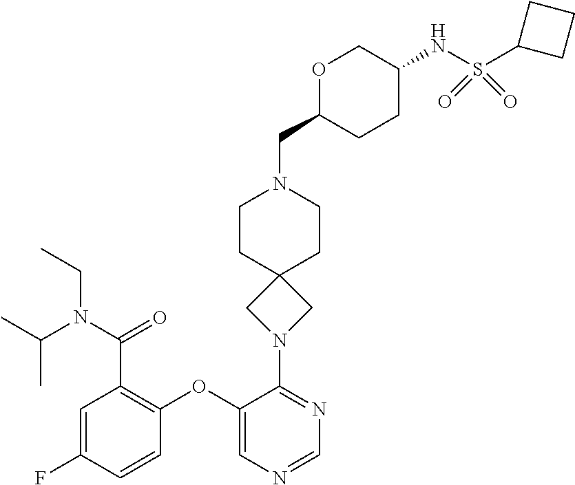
C1=C(F)C=CC(OC2=CN=CN=C2N2CC3(C2)CCN(CC2CCC(NS(C4CCC4)(=O)=O)CO2)CC3)=C1C(N(CC)C(C)C)=O
